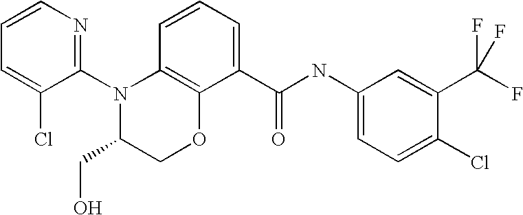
C1(N2C(CO)COC3=C2C=CC=C3C(NC2=CC=C(Cl)C(C(F)(F)F)=C2)=O)=NC=CC=C1Cl
